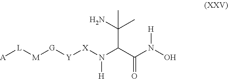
[A][L][M][G][Y][X]N(C(C(N(O)[H])=O)C(C)(C)N)[H]
